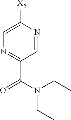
C1([X2])=CN=C(C(N(CC)CC)=O)C=N1
